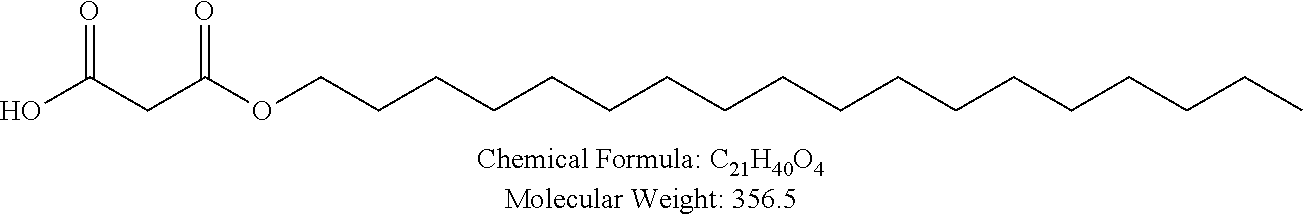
C(OCCCCCCCCCCCCCCCCCC)(=O)CC(O)=O
